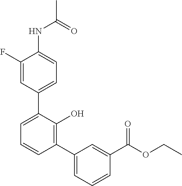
C1(NC(C)=O)=CC=C(C2=CC=CC(C3=CC=CC(C(OCC)=O)=C3)=C2O)C=C1F
